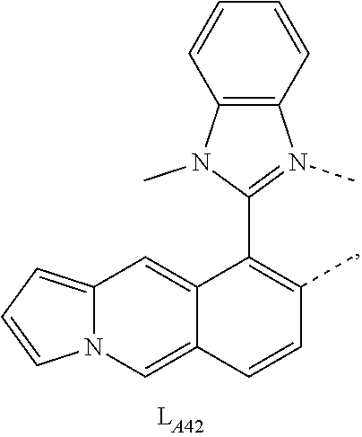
C1(C2=C(C)C=CC3=CN4C(=CC=C4)C=C23)=N(C)C2=C(N1C)C=CC=C2
